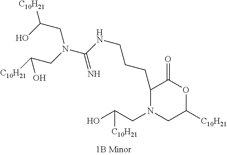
C1(CCCNC(N(CC([C10H21])O)CC([C10H21])O)=N)N(CC(O)[C10H21])CC([C10H21])OC1=O
